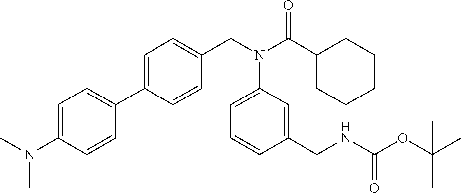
C1(C2=CC=C(CN(C(C3CCCCC3)=O)C3=CC=CC(CNC(OC(C)(C)C)=O)=C3)C=C2)=CC=C(N(C)C)C=C1
